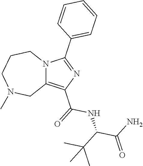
C12=C(C(NC(C(C)(C)C)C(=O)N)=O)N=C(C3=CC=CC=C3)N1CCCN(C)C2
